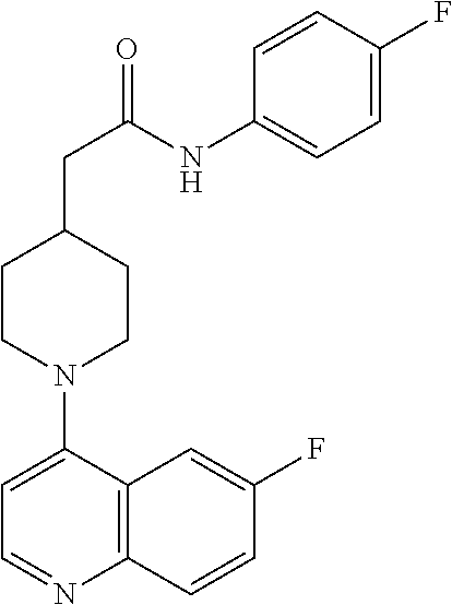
C1CN(C2=CC=NC3=C2C=C(F)C=C3)CCC1CC(NC1=CC=C(F)C=C1)=O
